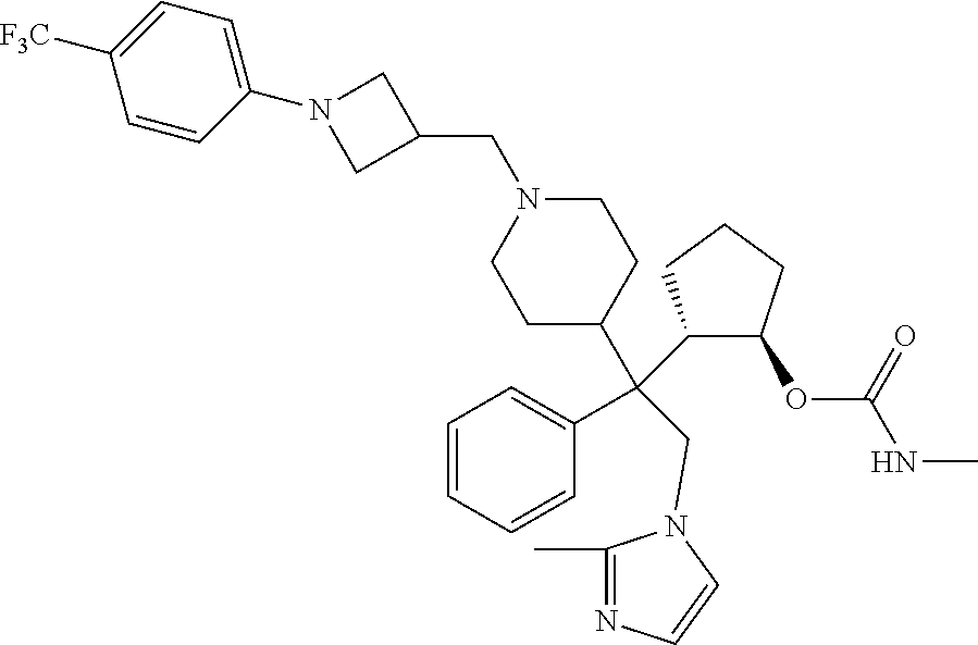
C1=CC=CC(C(C2CCN(CC3CN(C4=CC=C([F3C])C=C4)C3)CC2)(C2C(OC(=O)NC)CCC2)CN2C(C)=NC=C2)=C1
